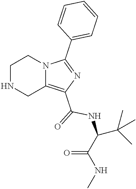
N12C(=C(C(=O)NC(C(NC)=O)C(C)(C)C)N=C1C1=CC=CC=C1)CNCC2
